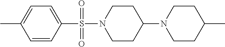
C1=C(C)C=CC(S(N2CCC(N3CCC(C)CC3)CC2)(=O)=O)=C1
